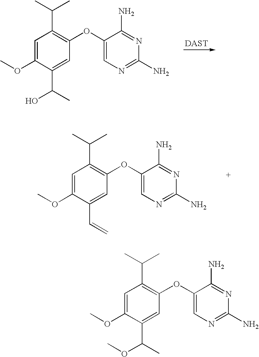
C1=C(OC)C(C(C)O)=CC(OC2=CN=C(N)N=C2N)=C1C(C)C.[DAST].C1=C(OC)C(C=C)=CC(OC2=CN=C(N)N=C2N)=C1C(C)C.C1=C(OC)C(C(C)OC)=CC(OC2=CN=C(N)N=C2N)=C1C(C)C
